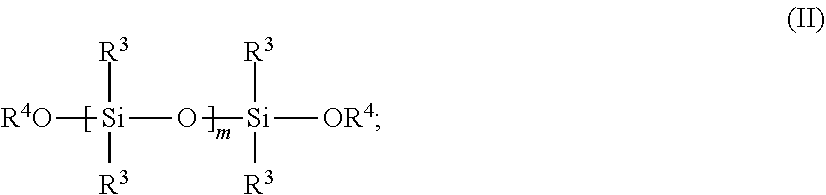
[R4O][Si](O[Si]([OR4])([R3])[R3])([R3])[R3]
